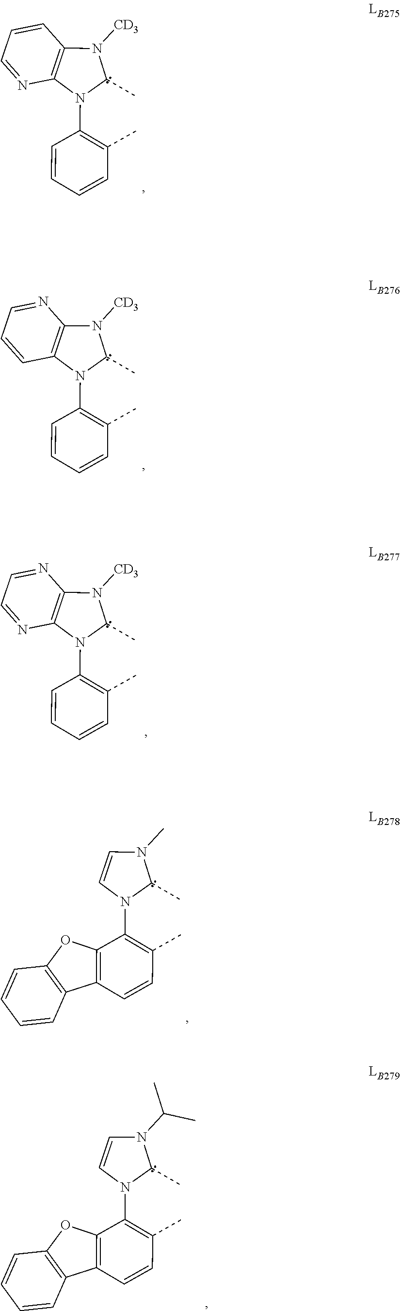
C1(N2C(C)N([CD3])C3=C2N=CC=C3)=C(C)C=CC=C1.C1(N2C(C)N([CD3])C3=C2C=CC=N3)=C(C)C=CC=C1.C1(N2C(C)N([CD3])C3=C2N=CC=N3)=C(C)C=CC=C1.C1(N2C(C)N(C)C=C2)=C(C)C=CC2=C1OC1=C2C=CC=C1.C1(N2C(C)N(C(C)C)C=C2)=C(C)C=CC2=C1OC1=C2C=CC=C1
